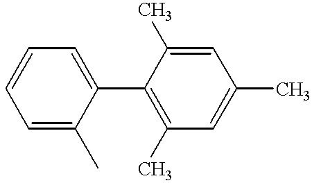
C1(C2=CC=CC=C2C)=C(C)C=C(C)C=C1C
